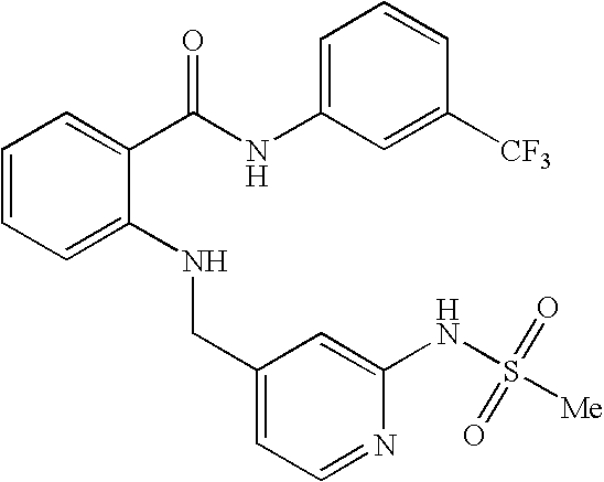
C1=C(NCC2=CC=NC(NS([Me])(=O)=O)=C2)C(C(NC2=CC=CC([CF3])=C2)=O)=CC=C1
